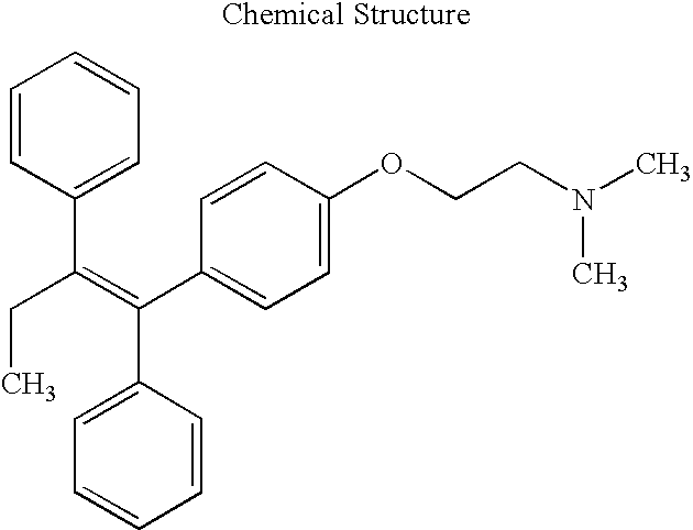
C1=CC(C(=C(C2=CC=C(OCCN(C)C)C=C2)C2=CC=CC=C2)CC)=CC=C1
